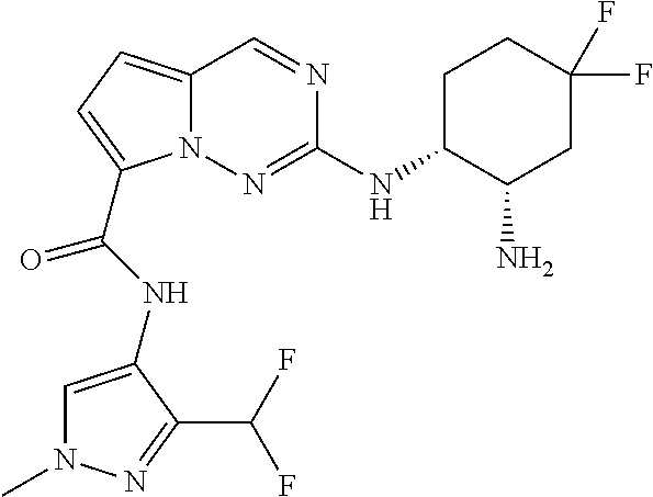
C1C(NC2=NN3C(=CC=C3C(NC3=CN(C)N=C3C(F)F)=O)C=N2)C(N)CC(F)(F)C1
